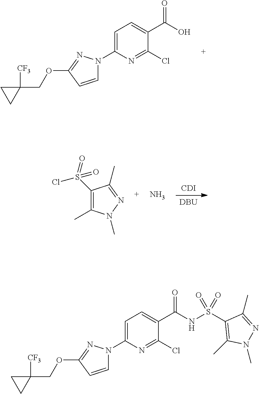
[DBU].[CDI].C1(S(=O)(Cl)=O)=C(C)N(C)N=C1C.N.C1(N2C=CC(OCC3([CF3])CC3)=N2)=CC=C(C(O)=O)C(Cl)=N1.C1(N2C=CC(OCC3([CF3])CC3)=N2)=CC=C(C(NS(C2=C(C)N(C)N=C2C)(=O)=O)=O)C(Cl)=N1
